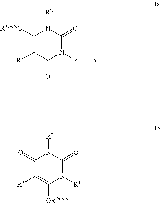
C1([RPhotoO])=C([R3])C(=O)N([R1])C(=O)N1[R2].C1(=O)C([R3])=C([ORPhoto])N([R1])C(=O)N1[R2]
